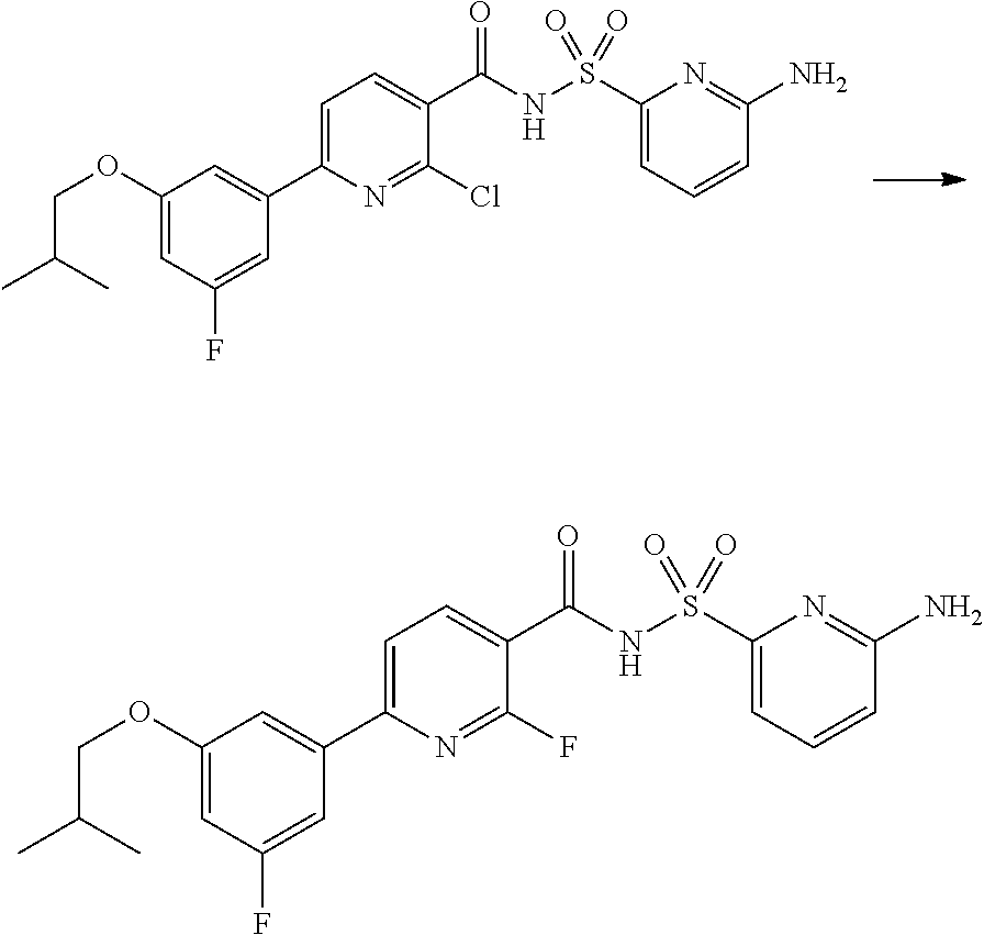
C1=C(C2=CC(OCC(C)C)=CC(F)=C2)N=C(Cl)C(C(NS(C2=CC=CC(N)=N2)(=O)=O)=O)=C1.C1=C(C2=CC(OCC(C)C)=CC(F)=C2)N=C(F)C(C(NS(C2=CC=CC(N)=N2)(=O)=O)=O)=C1
